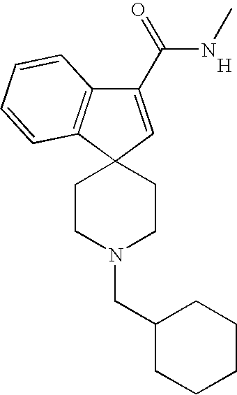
C1(C(=O)NC)=CC2(C3=C1C=CC=C3)CCN(CC1CCCCC1)CC2.[H]
